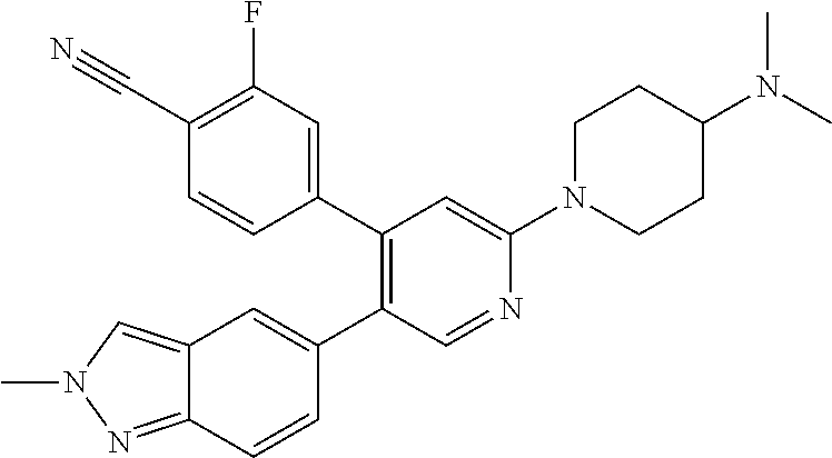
C1(C2=CC(F)=C(C#N)C=C2)=C(C2=CC3=CN(C)N=C3C=C2)C=NC(N2CCC(N(C)C)CC2)=C1
